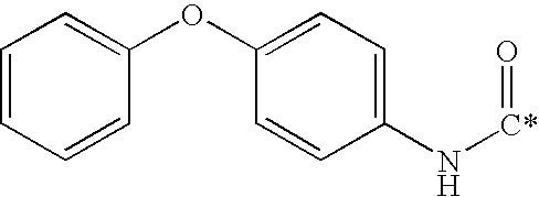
C1(OC2=CC=CC=C2)=CC=C(N[C*]=O)C=C1
